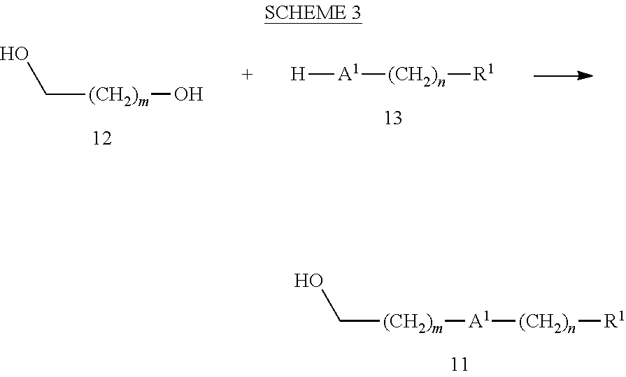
C([(CH2)m][A1][(CH2)n][R1])O.[H][A1][(CH2)n][R1].C([(CH2)m]O)O
